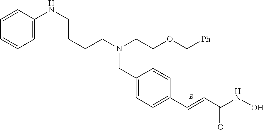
C1=C(CN(CCOC[Ph])CCC2=CNC3=C2C=CC=C3)C=CC(C=CC(NO)=O)=C1
